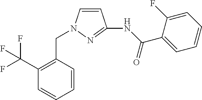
C1=CN(CC2=C(C(F)(F)F)C=CC=C2)N=C1NC(C1=CC=CC=C1F)=O
